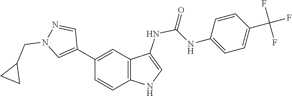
C1(C2=CC3=C(NC=C3NC(NC3=CC=C(C(F)(F)F)C=C3)=O)C=C2)=CN(CC2CC2)N=C1
